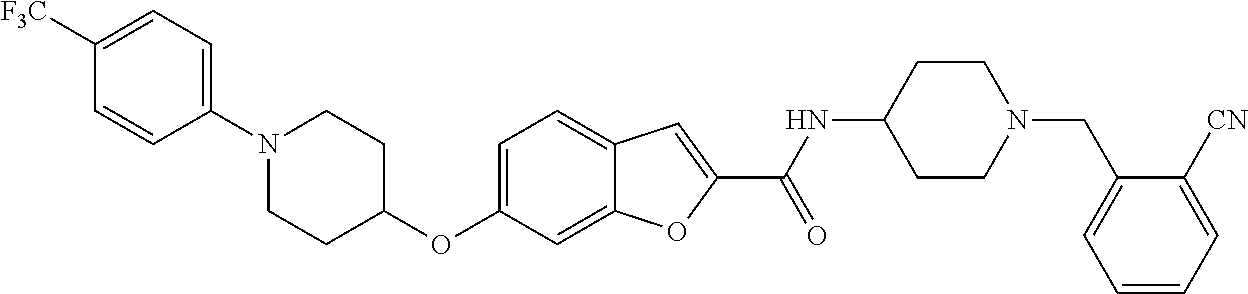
C1=C2C(=CC=C1OC1CCN(C3=CC=C([F3C])C=C3)CC1)C=C(C(=O)NC1CCN(CC3=CC=CC=C3[CN])CC1)O2
